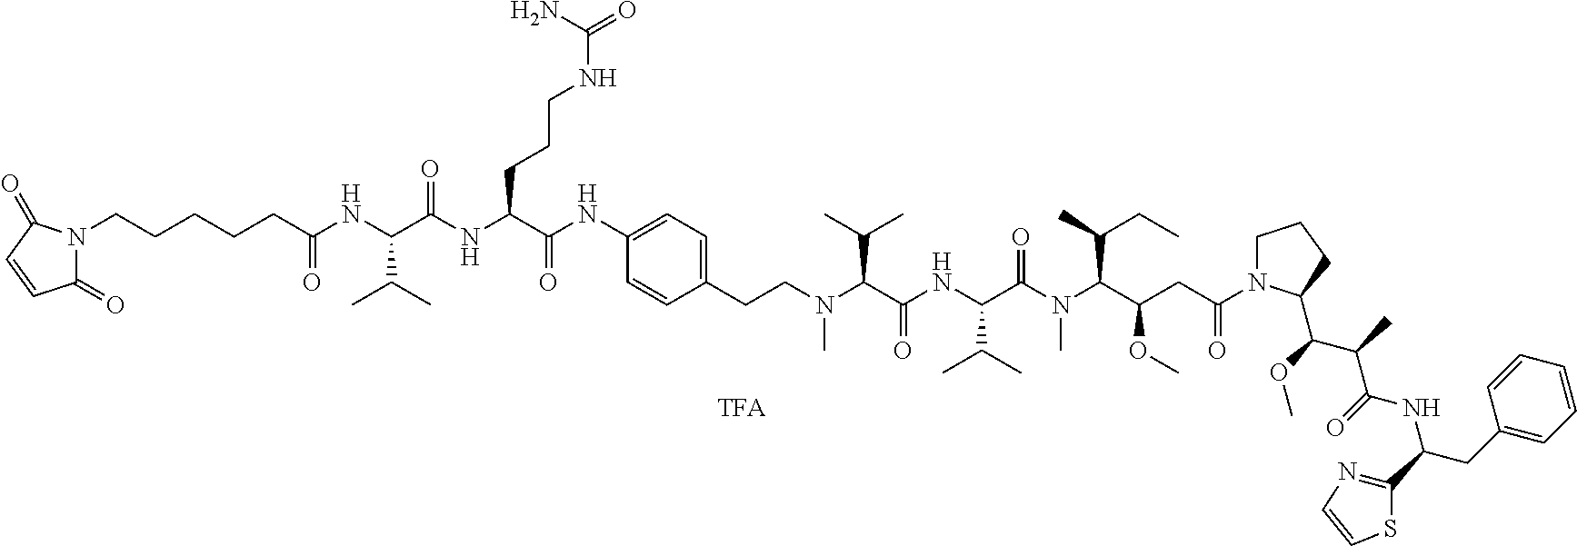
N1(CCCCCC(NC(C(NC(C(NC2=CC=C(CCN(C(C(NC(C(N(C(C(CC(N3CCCC3C(OC)C(C)C(=O)NC(C3=NC=CS3)CC3=CC=CC=C3)=O)OC)C(C)CC)C)=O)C(C)C)=O)C(C)C)C)C=C2)=O)CCCNC(=O)N)=O)C(C)C)=O)C(=O)C=CC1=O
